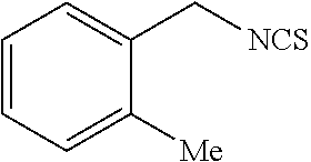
C1=C([Me])C(C[NCS])=CC=C1
